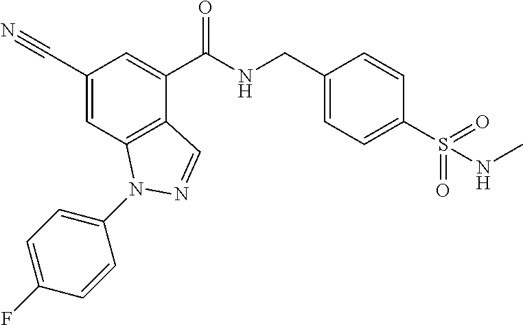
C1(C#N)=CC2=C(C(C(NCC3=CC=C(S(NC)(=O)=O)C=C3)=O)=C1)C=NN2C1=CC=C(F)C=C1
